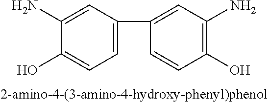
C1(N)=CC(C2=CC(N)=C(O)C=C2)=CC=C1O
